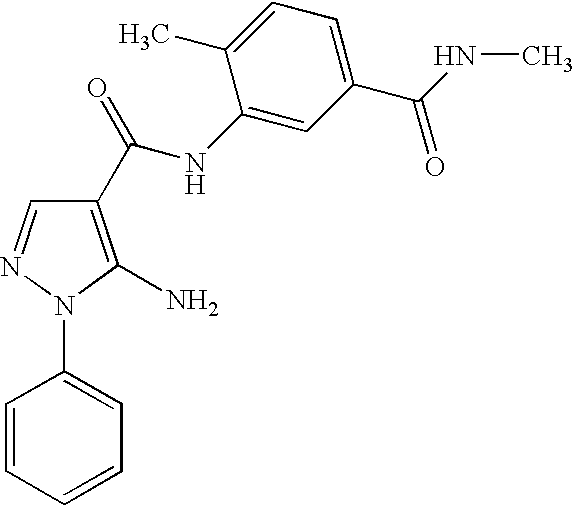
C1(C(=O)NC2=CC(C(=O)NC)=CC=C2C)=C(N)N(C2=CC=CC=C2)N=C1
